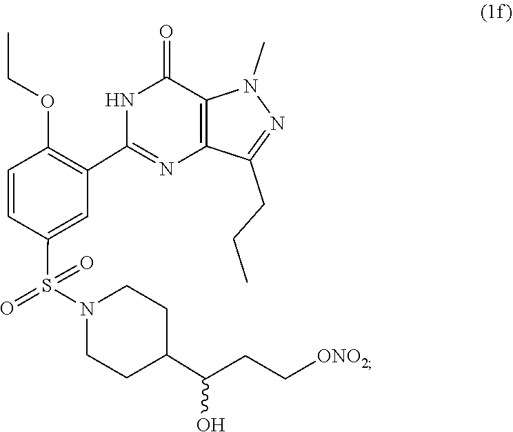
C1C(C(CC[ONO2])O)CCN(S(=O)(=O)C2=CC(C3=NC4=C(N(C)N=C4CCC)C(=O)N3)=C(OCC)C=C2)C1
